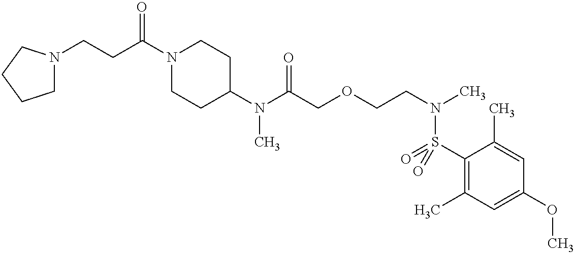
C(CC(N1CCC(N(C(COCCN(C)S(C2=C(C)C=C(OC)C=C2C)(=O)=O)=O)C)CC1)=O)N1CCCC1
